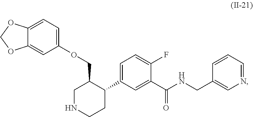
C12=CC=C(OCC3CNCCC3C3=CC=C(F)C(C(NCC4=CN=CC=C4)=O)=C3)C=C1OCO2
